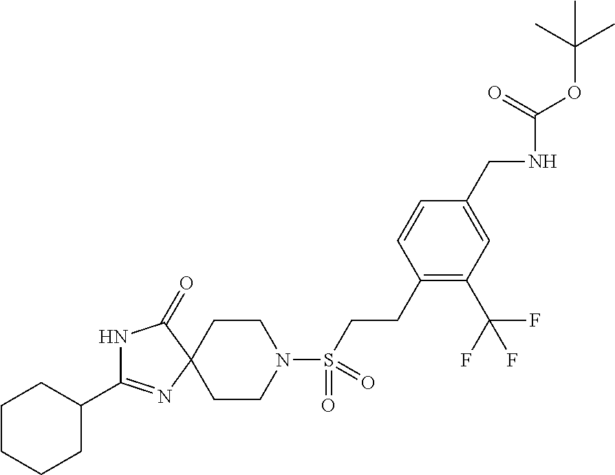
C1CN(S(CCC2=C(C(F)(F)F)C=C(CNC(OC(C)(C)C)=O)C=C2)(=O)=O)CCC12C(=O)NC(C1CCCCC1)=N2
